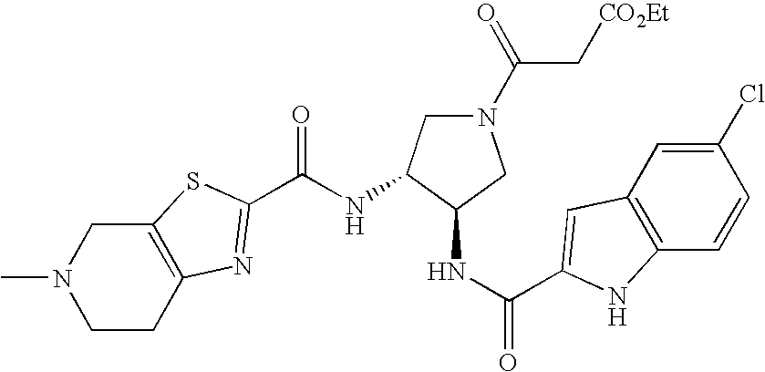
N(C(=O)C1=NC2=C(CN(C)CC2)S1)C1CN(C(C[CO2Et])=O)CC1NC(=O)C1=CC2=C(C=CC(Cl)=C2)N1
